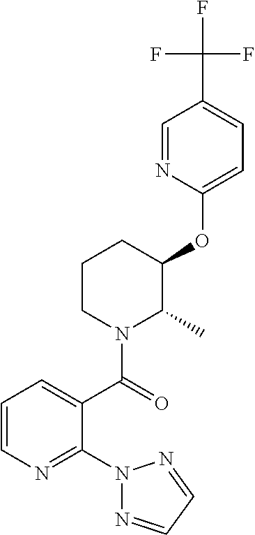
C1=CN=C(N2N=CC=N2)C(C(=O)N2C(C)C(OC3=CC=C(C(F)(F)F)C=N3)CCC2)=C1
